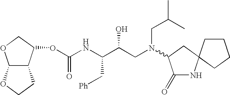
C(C(CN(C1C(=O)NC2(C1)CCCC2)CC(C)C)O)(NC(OC1C2C(OC1)OCC2)=O)C[Ph]
